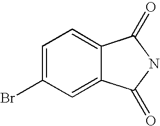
C1=C(Br)C=C2C(=C1)C(=O)NC2=O
